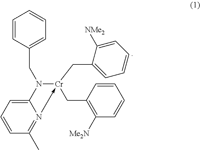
C12=CC=CC(C)=N1->[Cr](CC1=C([Me2N])C=CC=C1)(CC1=CC=CC=C1[NMe2])N2CC1=CC=CC=C1
